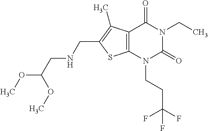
C12=C(N(CCC(F)(F)F)C(=O)N(CC)C1=O)SC(CNCC(OC)OC)=C2C
